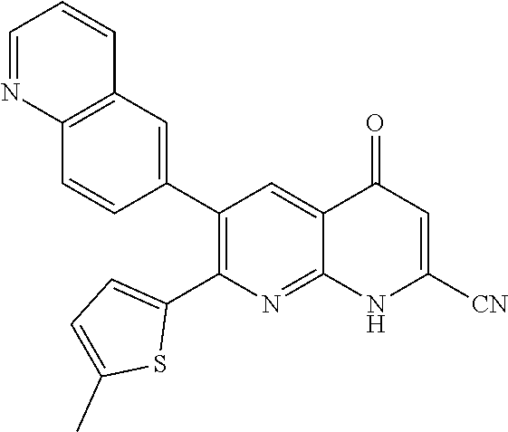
C12=C(C=C(C3=C(C4=CC=C(C)S4)N=C4C(=C3)C(=O)C=C([CN])N4)C=C1)C=CC=N2
